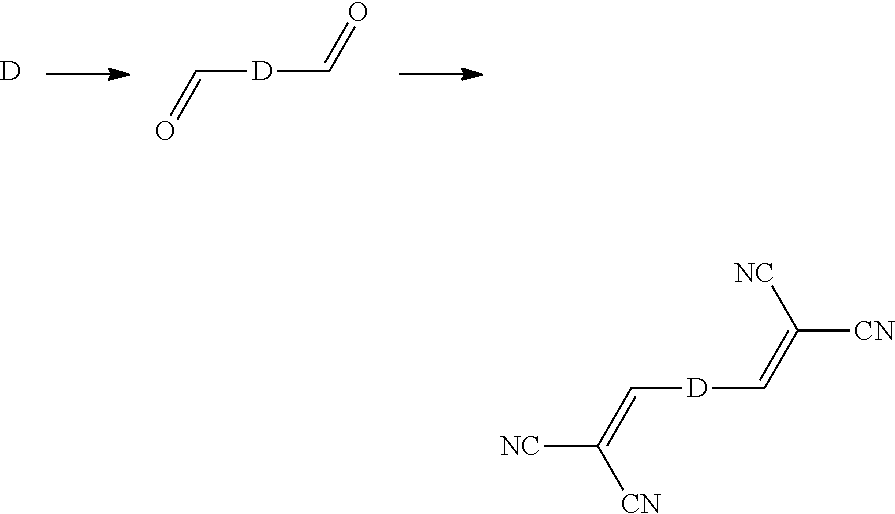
[D].C([D]C=O)=O.C([D]C=C([NC])[CN])=C([CN])[NC]
